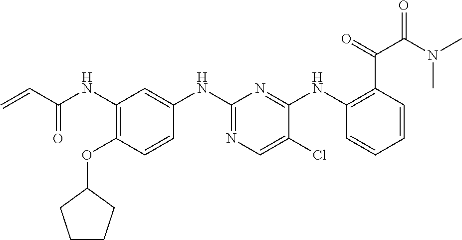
C1(NC(C=C)=O)=C(OC2CCCC2)C=CC(NC2=NC=C(Cl)C(NC3=C(C(=O)C(N(C)C)=O)C=CC=C3)=N2)=C1
